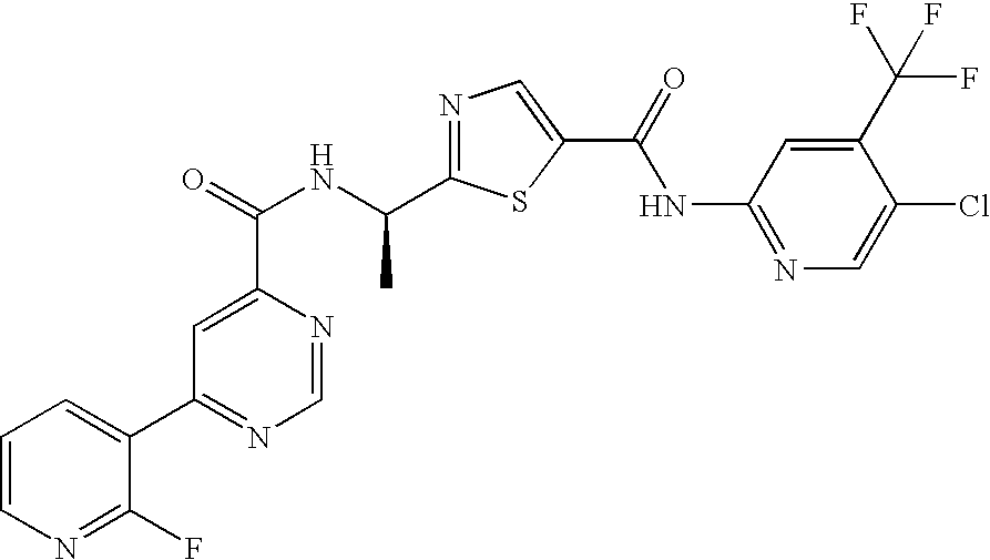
C1=NC(C(=O)NC(C2=NC=C(C(=O)NC3=NC=C(Cl)C(C(F)(F)F)=C3)S2)C)=CC(C2=CC=CN=C2F)=N1
